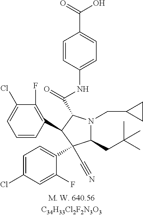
C1(CC(C)(C)C)N(CC2CC2)C(C(=O)NC2=CC=C(C(=O)O)C=C2)C(C2=C(F)C(Cl)=CC=C2)C1(C1=CC=C(Cl)C=C1F)C#N
